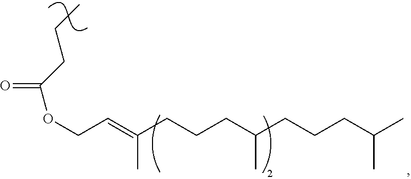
C(C=C(CCCC(CCCC(C)C)C)C)OC(=O)CCC
